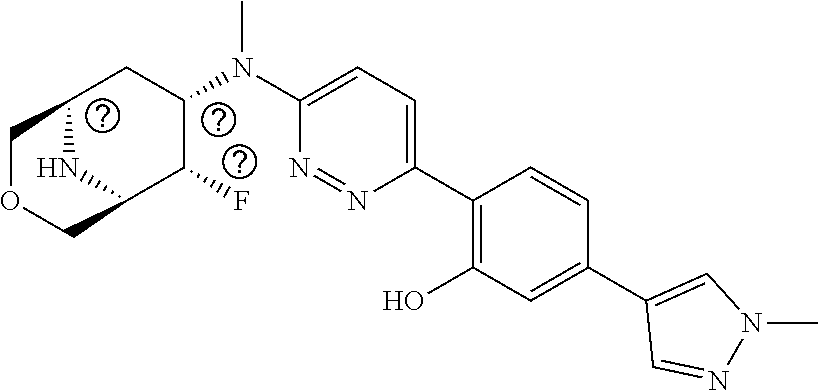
C1(N(C2CC3COCC(C2F)N3)C)=CC=C(C2=C(O)C=C(C3=CN(C)N=C3)C=C2)N=N1
